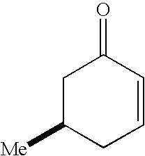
C1C([Me])CC=CC1=O
